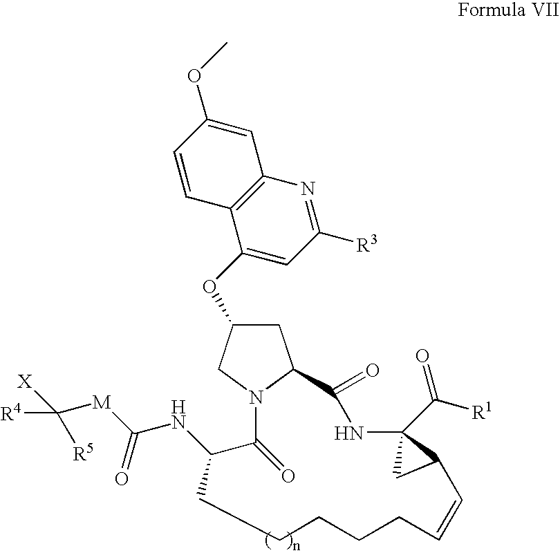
[R4]C([M]C(NC1C(=O)N2CC(OC3=CC([R3])=NC4=C3C=CC(OC)=C4)CC2C(=O)NC2(C([R1])=O)CC2C=CCCCCC1)=O)([X])[R5]
